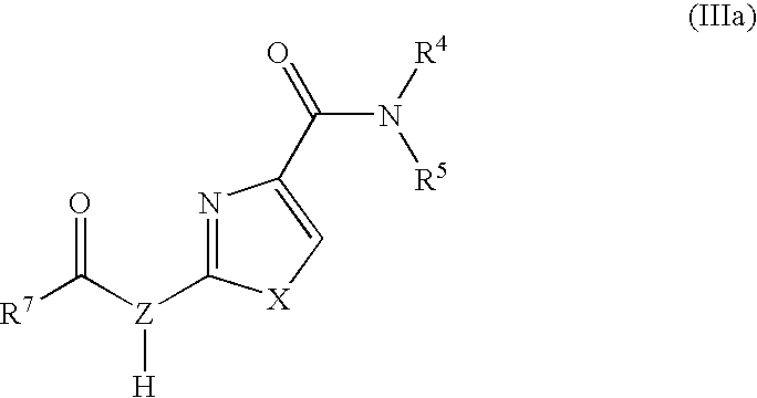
N1=C([Z](C([R7])=O)[H])[X]C=C1C(N([R4])[R5])=O
